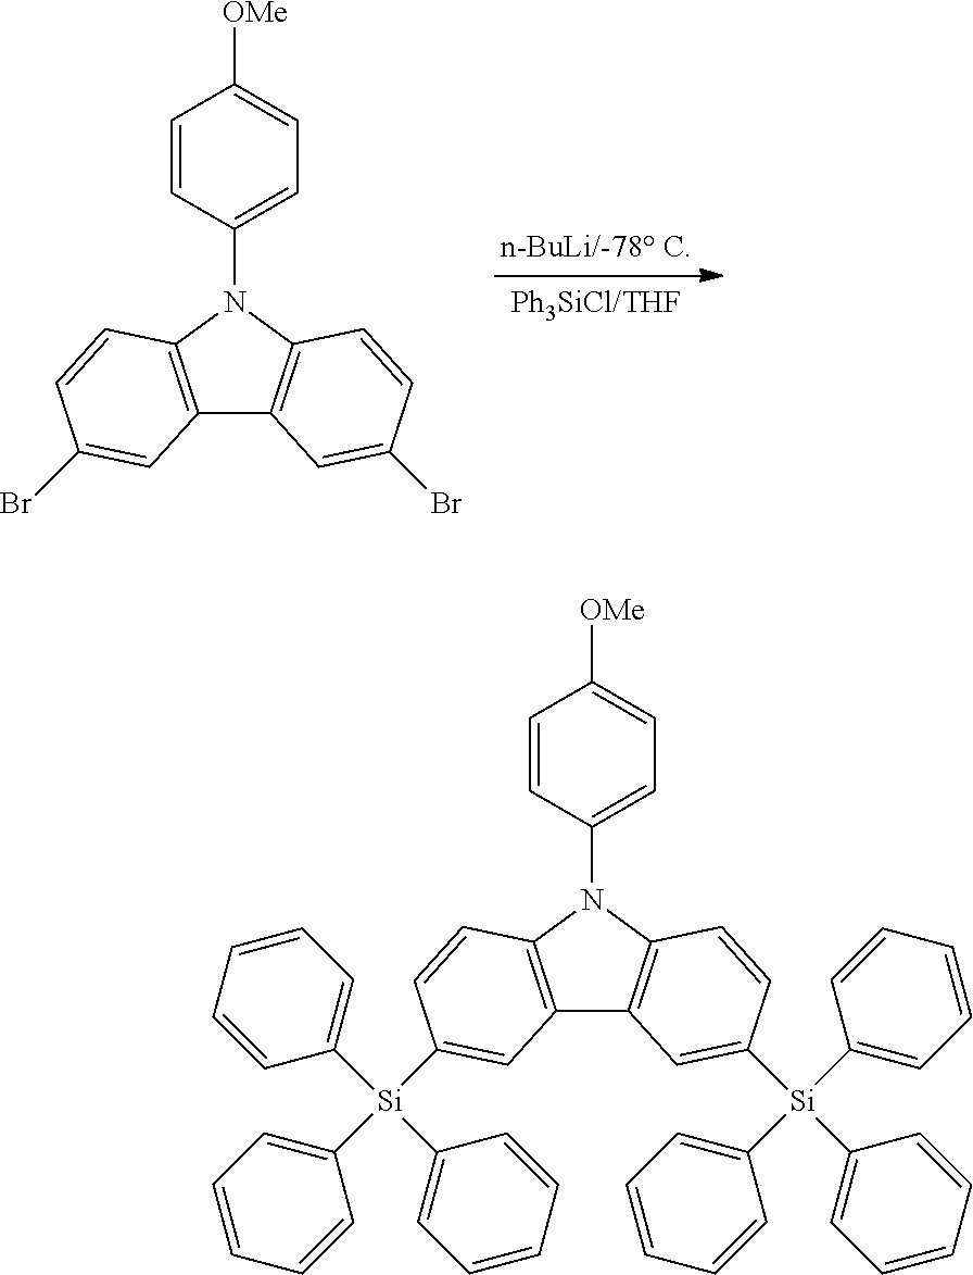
C12=C(N(C3=CC=C([OMe])C=C3)C3=C1C=C(Br)C=C3)C=CC(Br)=C2.C12=C(N(C3=CC=C([OMe])C=C3)C3=C1C=C([Si](C1=CC=CC=C1)(C1=CC=CC=C1)C1=CC=CC=C1)C=C3)C=CC([Si](C1=CC=CC=C1)(C1=CC=CC=C1)C1=CC=CC=C1)=C2
